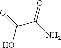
OC(C(=O)N)=O
